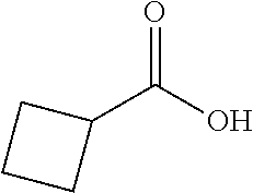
C(C1CCC1)(=O)O
